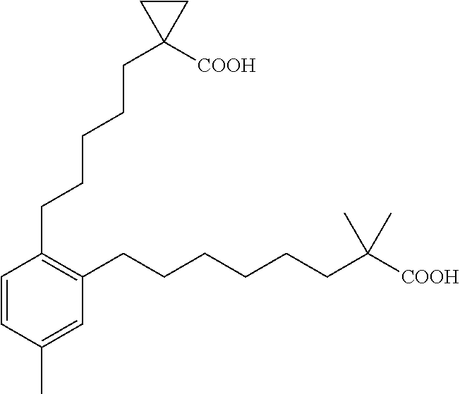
C1(CCCCCC2([COOH])CC2)=C(CCCCCCC(C)(C)[COOH])C=C(C)C=C1
